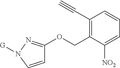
C1(C#C)=C(COC2=NN([G])C=C2)C([NO2])=CC=C1
